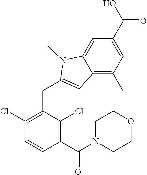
C1(C(N2CCOCC2)=O)=C(Cl)C(CC2=CC3=C(C)C=C(C(=O)O)C=C3N2C)=C(Cl)C=C1
